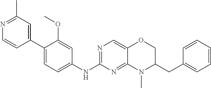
C1(C2=CC(C)=NC=C2)=CC=C(NC2=NC=C3C(=N2)N(C)C(CC2=CC=CC=C2)CO3)C=C1OC
